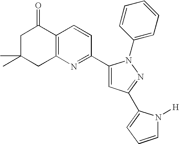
C1C(C)(C)CC2=C(C1=O)C=CC(C1=CC(C3=CC=CN3[H])=NN1C1=CC=CC=C1)=N2
